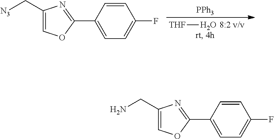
[PPh3].C1(C[N3])=COC(C2=CC=C(F)C=C2)=N1.[THF]O.C1(CN)=COC(C2=CC=C(F)C=C2)=N1
